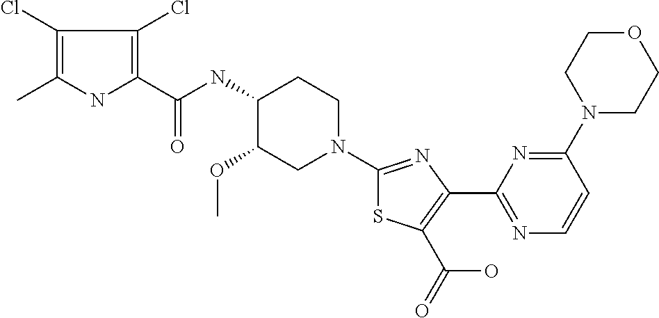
C1(Cl)=C(C)NC(C(NC2C(OC)CN(C3=NC(C4=NC=CC(N5CCOCC5)=N4)=C(C(=O)O)S3)CC2)=O)=C1Cl
